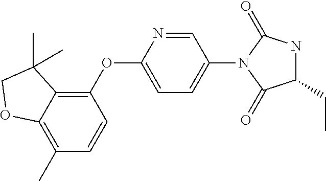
C1=CC(C)=C2C(=C1OC1=CC=C(N3C(=O)C(CC)NC3=O)C=N1)C(C)(C)CO2
